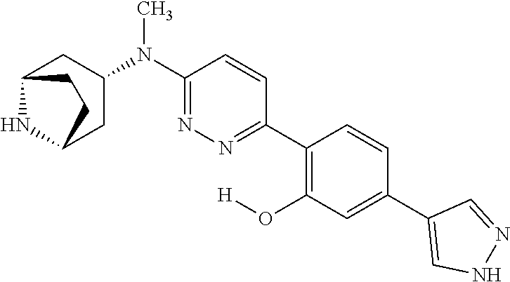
C1(C2=CC(O[H])=C(C3=NN=C(N(C)C4CC5NC(C4)CC5)C=C3)C=C2)=CNN=C1
